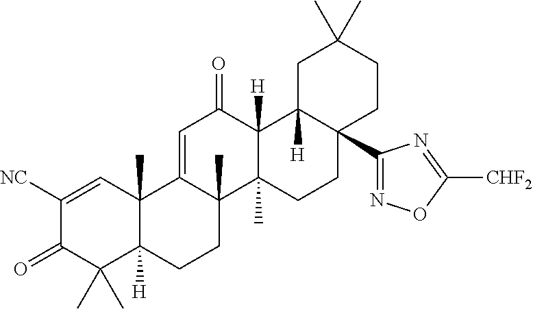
C12(C)C([H])(CCC3(C)C1=CC(=O)C1([H])C3(C)CCC3(C4=NOC([CHF2])=N4)C1([H])CC(C)(C)CC3)C(C)(C)C(=O)C([NC])=C2
